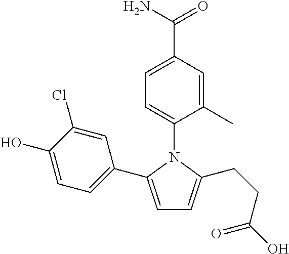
C1=C(C2=CC=C(O)C(Cl)=C2)N(C2=CC=C(C(N)=O)C=C2C)C(CCC(O)=O)=C1
